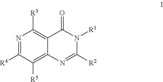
N1=C([R4])C([R5])=C2C(=C1[R3])C(=O)N([R1])C([R2])=N2
